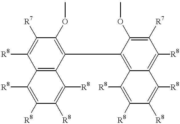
C12=C(C(C3=C4C(=C([R8])C([R7])=C3OC)C([R8])=C([R8])C([R8])=C4[R8])=C(OC)C([R7])=C1[R8])C([R8])=C([R8])C([R8])=C2[R8]
